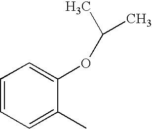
C1=CC=C(C)C(OC(C)C)=C1
